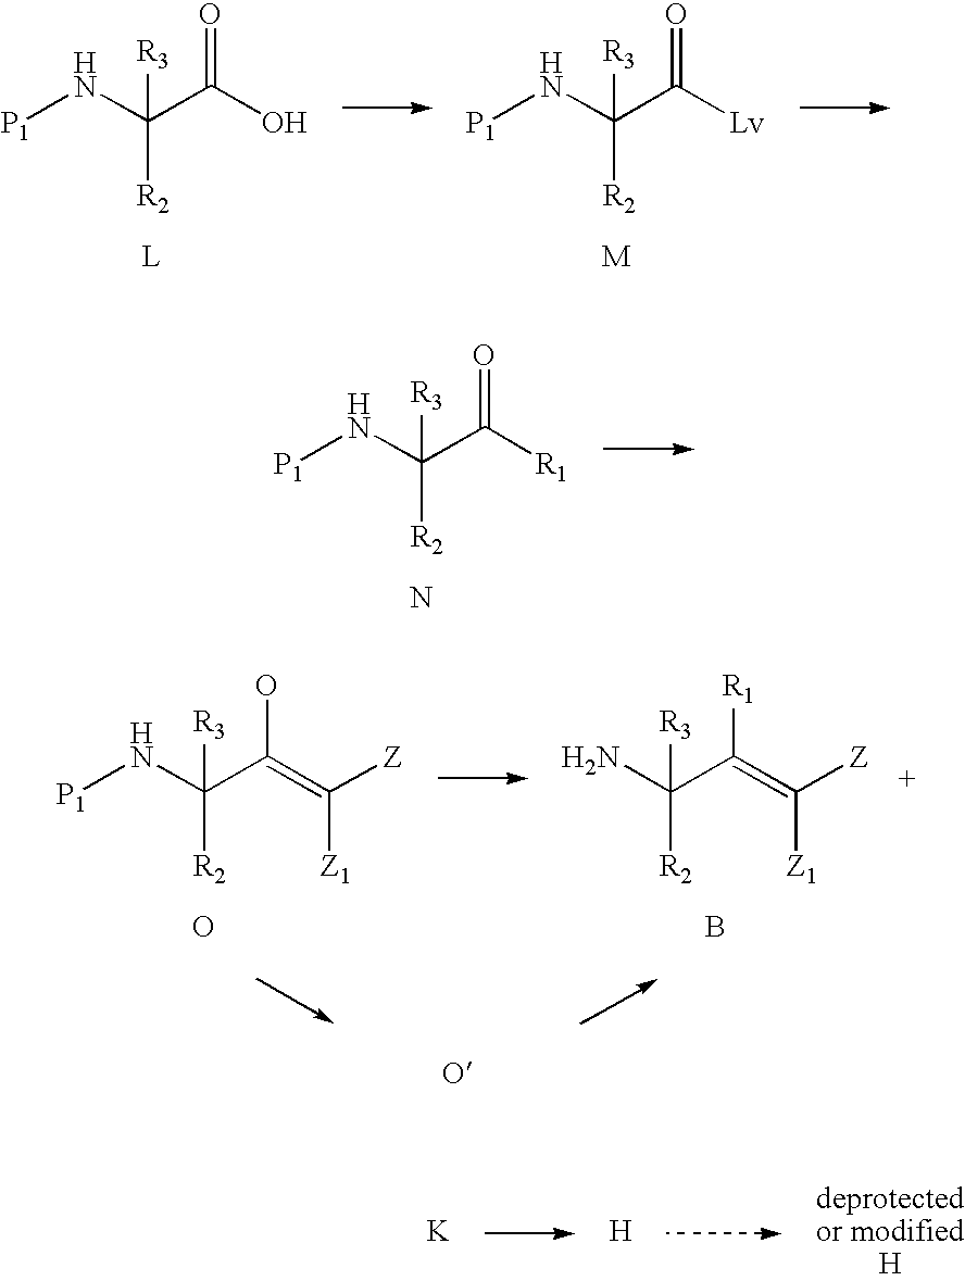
N(C(C(=O)O)([R2])[R3])[P1].N(C(C(=O)[Lv])([R2])[R3])[P1].N(C(C(=O)[R1])([R2])[R3])[P1].N.NC(C([R1])=C([Z1])[Z])([R2])[R3].B.N(C(C(O)=C([Z1])[Z])([R2])[R3])[P1].O.[K].[H]
